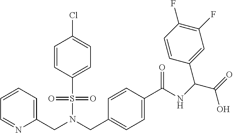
C1=CC=C(CN(CC2=CC=C(C(=O)NC(C3=CC(F)=C(F)C=C3)C(O)=O)C=C2)S(=O)(=O)C2=CC=C(Cl)C=C2)N=C1
